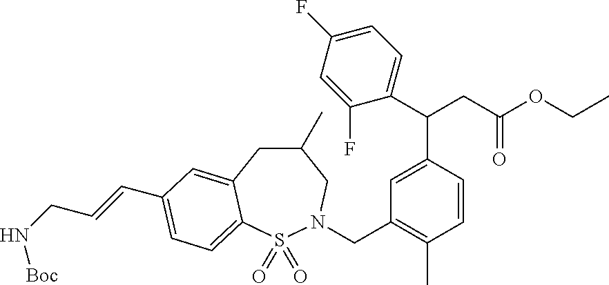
C(CC(OCC)=O)(C1=CC(CN2S(=O)(=O)C3=CC=C(C=CCN[Boc])C=C3CC(C)C2)=C(C)C=C1)C1=CC=C(F)C=C1F
